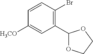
C1=CC(Br)=C(C2OCCO2)C=C1[H3CO]
